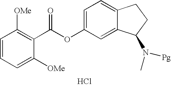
C1=C(OC(C2=C([OMe])C=CC=C2[OMe])=O)C=C2C(=C1)CCC2N(C)[Pg].Cl
